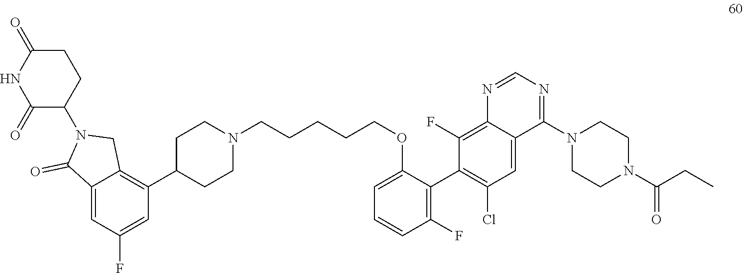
C1CN(C(=O)CC)CCN1C1=NC=NC2=C(F)C(C3=C(F)C=CC=C3OCCCCCN3CCC(C4=C5C(=CC(F)=C4)C(=O)N(C4C(=O)NC(=O)CC4)C5)CC3)=C(Cl)C=C21
